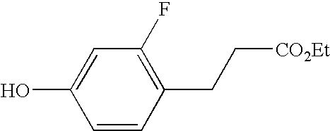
C1=CC(CC[CO2Et])=C(F)C=C1O
